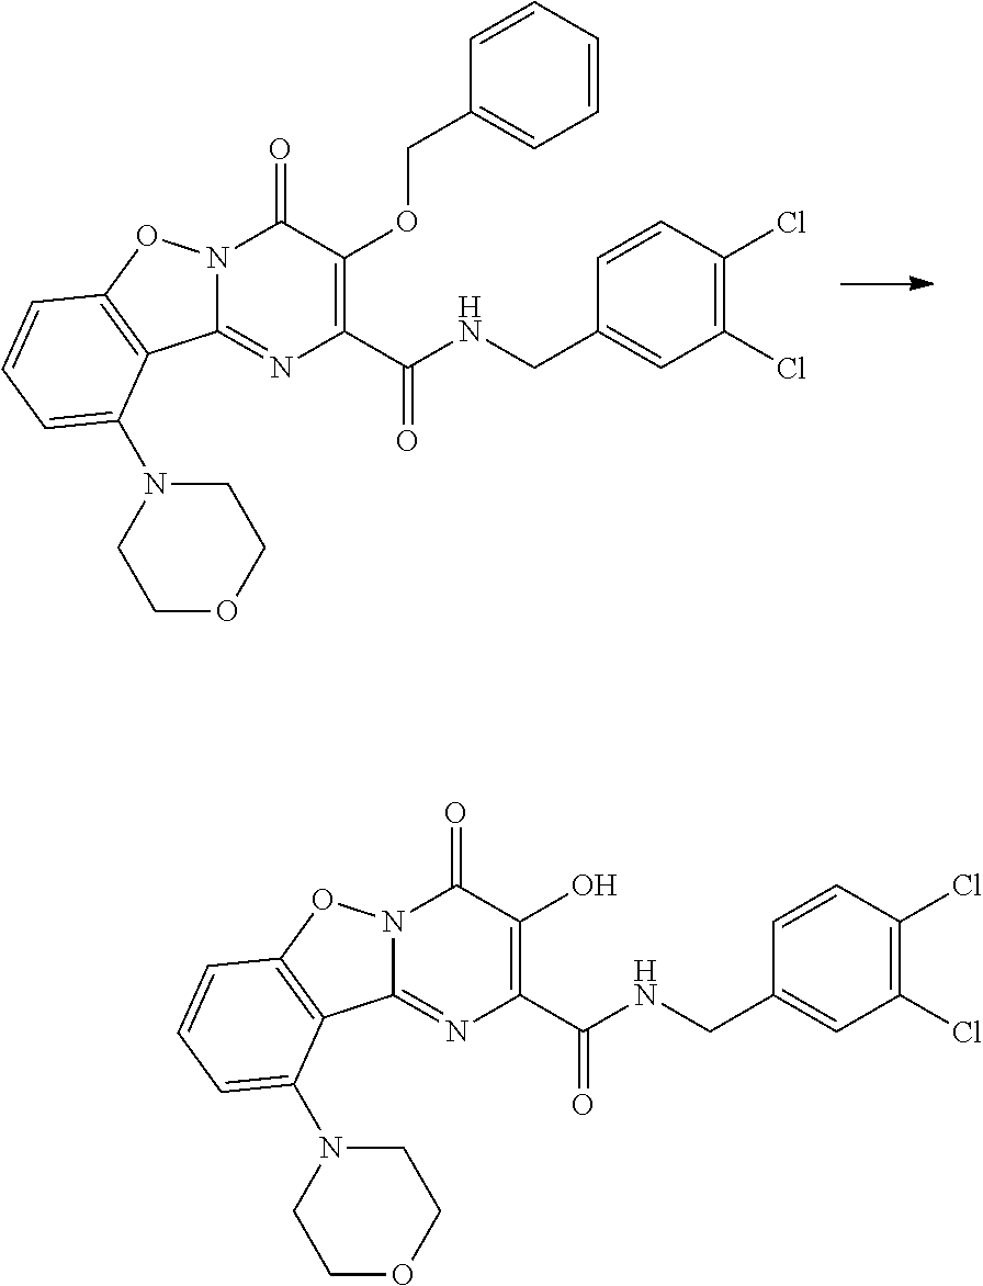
N12C(=NC(C(=O)NCC3=CC(Cl)=C(Cl)C=C3)=C(OCC3=CC=CC=C3)C1=O)C1=C(O2)C=CC=C1N1CCOCC1.N12C(=NC(C(=O)NCC3=CC(Cl)=C(Cl)C=C3)=C(O)C1=O)C1=C(O2)C=CC=C1N1CCOCC1
